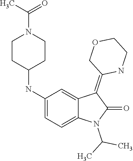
C1(NC2CCN(C(=O)C)CC2)=CC=C2C(=C1)C(=C1COCCN1)C(=O)N2C(C)C
